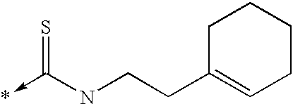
C(NC(->*)=S)CC1=CCCCC1
